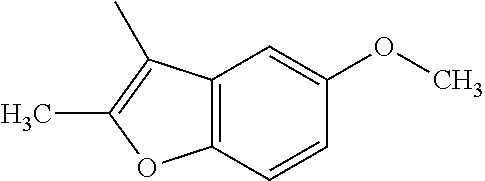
C12=C(C=CC(OC)=C1)OC(C)=C2C
